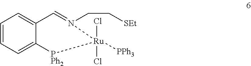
C1=CC=C2C(=C1)C=N(CC[SEt])[Ru](Cl)(Cl)([PPh3])[PPh2]2
